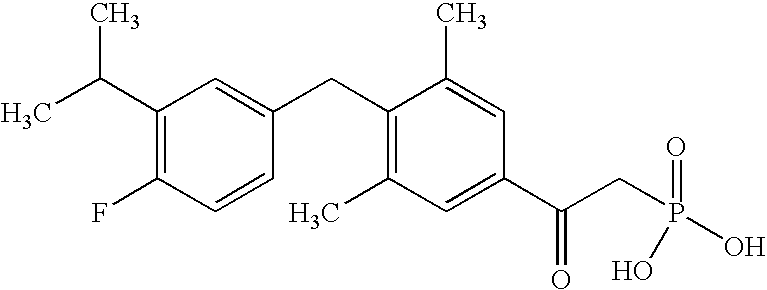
CC(C1=C(F)C=CC(CC2=C(C)C=C(C(CP(=O)(O)O)=O)C=C2C)=C1)C
